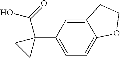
C12=CC(C3(C(=O)O)CC3)=CC=C1OCC2
